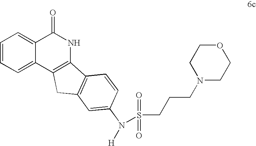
C1=CC=C2C(=C1)C(=O)NC1=C2CC2=C1C=CC(N(S(=O)(=O)CCCN1CCOCC1)[H])=C2
